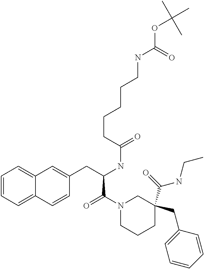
C1=CC=C2C(=C1)C=C(CC(NC(=O)CCCCCNC(OC(C)(C)C)=O)C(N1CCCC(C(=O)NCC)(CC3=CC=CC=C3)C1)=O)C=C2
